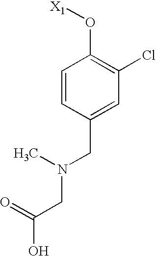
C1=CC(CN(CC(O)=O)C)=CC(Cl)=C1O[X1]
